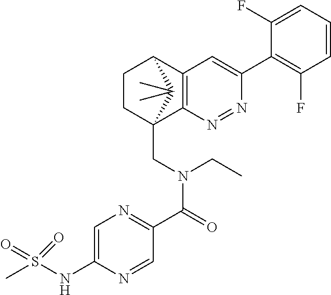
N1=NC2=C(C=C1C1=C(F)C=CC=C1F)C1CCC2(CN(C(=O)C2=NC=C(NS(C)(=O)=O)N=C2)CC)C1(C)C
